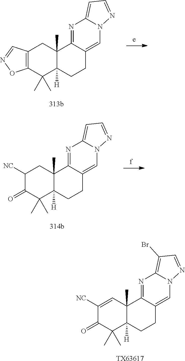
C12=C(C(C)(C)C3([H])C(C)(C1)C1=NC4=CC=NN4C=C1CC3)ON=C2.C1([NC])C(=O)C(C)(C)C2([H])C(C)(C1)C1=NC3=CC=NN3C=C1CC2.C1([NC])=CC2(C)C([H])(C(C)(C)C1=O)CCC1=CN3C(=C(Br)C=N3)N=C21.[TX63617]
